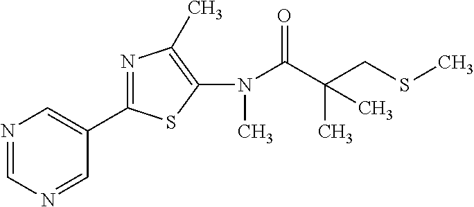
C1=NC=C(C2=NC(C)=C(N(C(=O)C(CSC)(C)C)C)S2)C=N1
